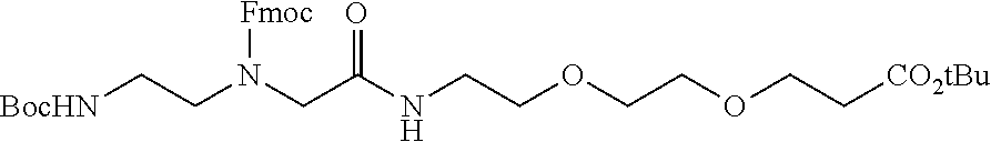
[BocHN]CCN(CC(NCCOCCOCC[CO2tBu])=O)[Fmoc]
